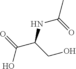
O=C(O)C(NC(C)=O)CO
